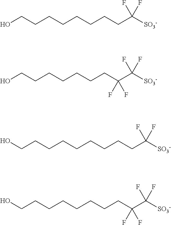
C(CC([SO3-])(F)F)CCCCCCO.C(C(C([SO3-])(F)F)(F)F)CCCCCCO.C(CC([SO3-])(F)F)CCCCCCCO.C(C(C([SO3-])(F)F)(F)F)CCCCCCCO
